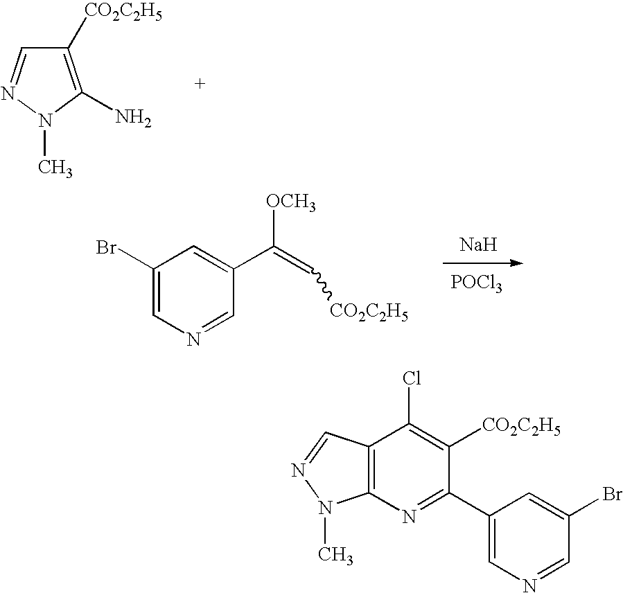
C1([CO2C2H5])=C(N)N(C)N=C1.C1(Br)=CN=CC(C(=C[CO2C2H5])[OCH3])=C1.[Na].[POCl3].C12=C(N=C(C3=CN=CC(Br)=C3)C([CO2C2H5])=C1Cl)N(C)N=C2
